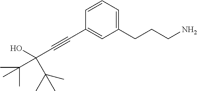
C1=CC=C(CCCN)C=C1C#CC(O)(C(C)(C)C)C(C)(C)C
